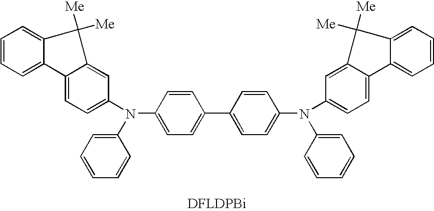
C1=CC=C2C3=CC=C(N(C4=CC=C(C5=CC=C(N(C6=CC=CC=C6)C6=CC=C7C(=C6)C([Me])([Me])C6=CC=CC=C76)C=C5)C=C4)C4=CC=CC=C4)C=C3C([Me])([Me])C2=C1
